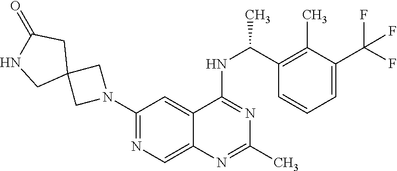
N1=C(NC(C2=C(C)C(C(F)(F)F)=CC=C2)C)C2=CC(N3CC4(C3)CC(=O)NC4)=NC=C2N=C1C
